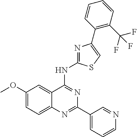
C1(OC)=CC=C2C(=C1)C(NC1=NC(C3=C(C(F)(F)F)C=CC=C3)=CS1)=NC(C1=CC=CN=C1)=N2
